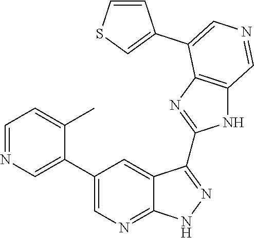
C1=NC=C(C2=CN=C3C(=C2)C(C2=NC4=C(N2)C=NC=C4C2=CSC=C2)=NN3)C(C)=C1
